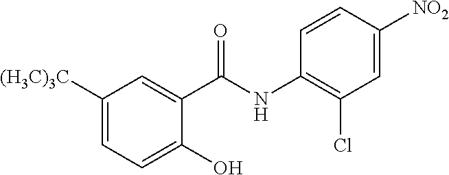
C1([(H3C)3C])=CC=C(O)C(C(NC2=C(Cl)C=C([NO2])C=C2)=O)=C1
